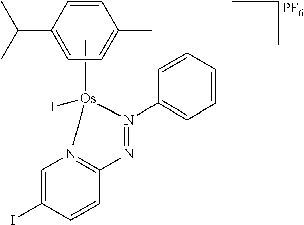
C[Os]1(I)N2=C(C=CC(I)=C2)N=N1C1=CC=CC=C1.C(C1=CC=C(C)C=C1)(C)C.[PF6]
